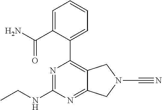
N1=C(NCC)N=C2C(=C1C1=CC=CC=C1C(N)=O)CN(C#N)C2
